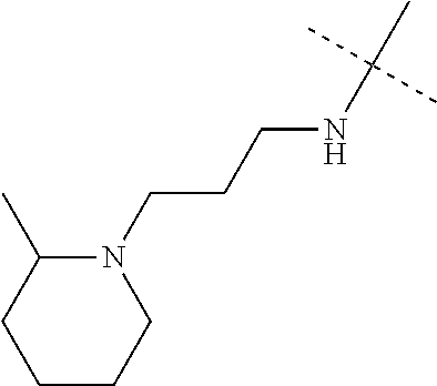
N1(CCCNC(C)(C)C)C(C)CCCC1
